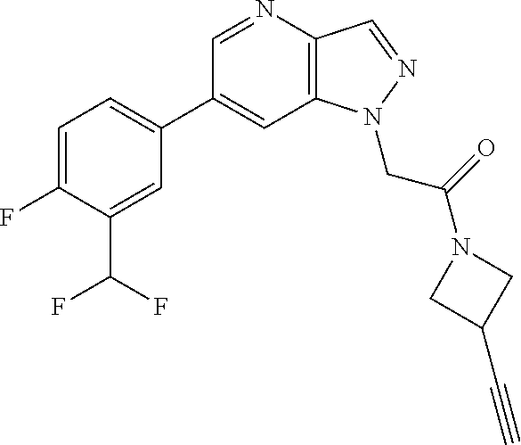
C1(C2=CC=C(F)C(C(F)F)=C2)=CC2=C(C=NN2CC(N2CC(C#C)C2)=O)N=C1
